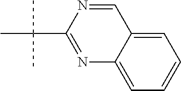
C1=NC(C(C)(C)C)=NC2=CC=CC=C12
